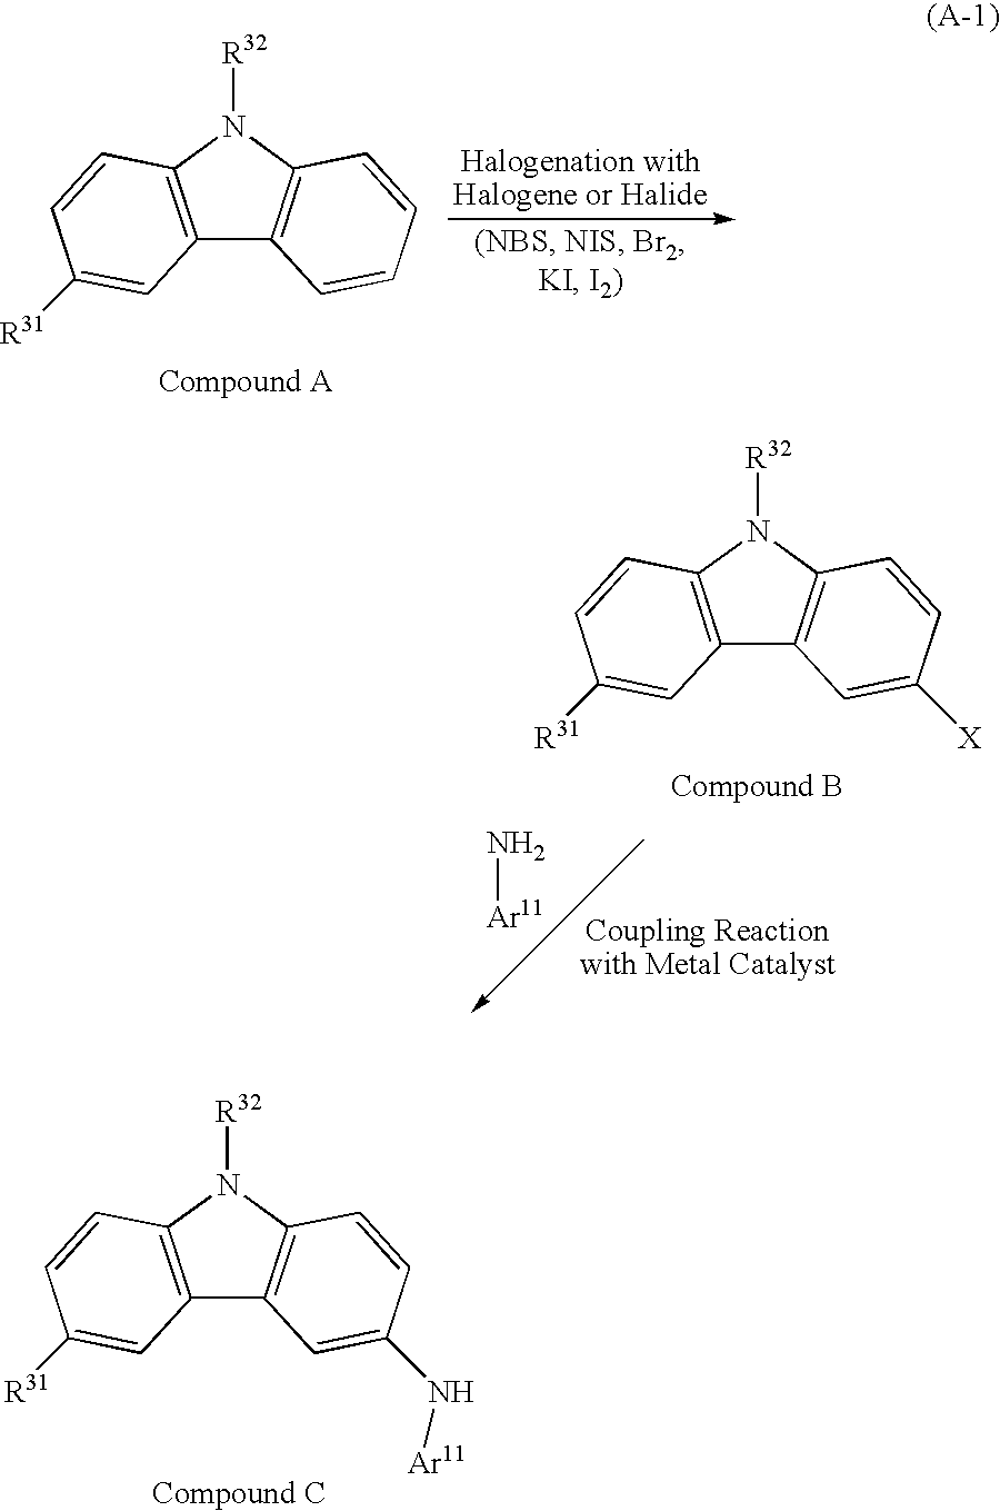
C12=C(N([R32])C3=C1C=CC=C3)C=CC([R31])=C2.N[Ar11].C12=C(N([R32])C3=C1C=C([X])C=C3)C=CC([R31])=C2.C12=C(N([R32])C3=C1C=C(N[Ar11])C=C3)C=CC([R31])=C2
